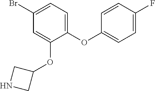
C1(OC2=CC=C(F)C=C2)=CC=C(Br)C=C1OC1CNC1
